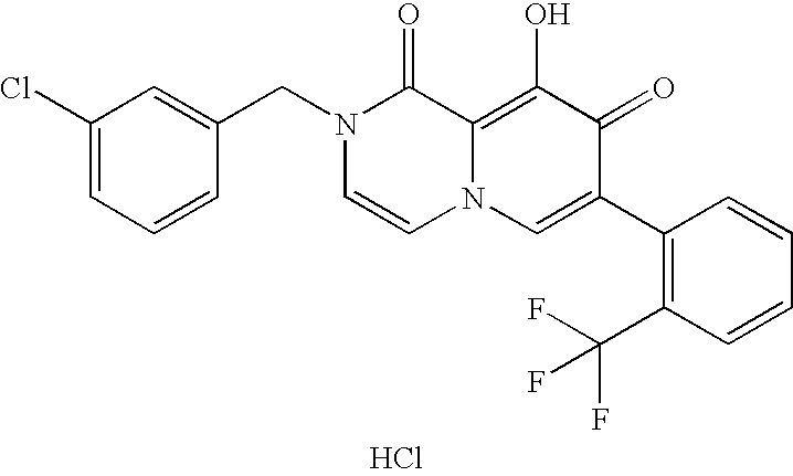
Cl.C1(Cl)=CC=CC(CN2C=CN3C(=C(O)C(=O)C(C4=C(C(F)(F)F)C=CC=C4)=C3)C2=O)=C1
